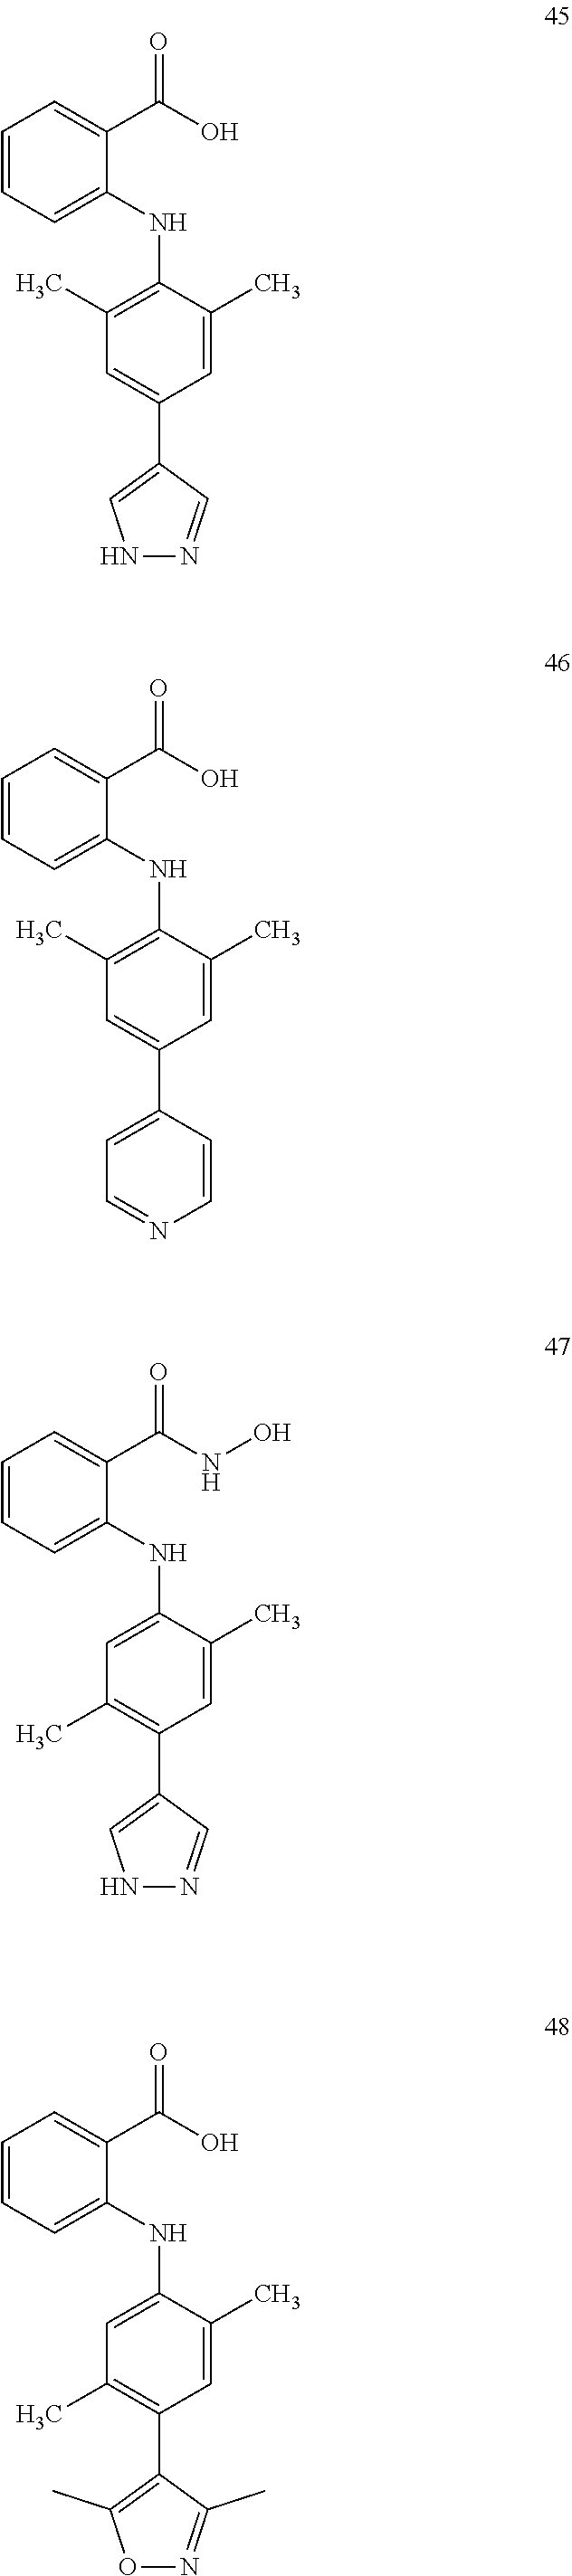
C1=C(C)C(NC2=CC=CC=C2C(O)=O)=CC(C)=C1C1=C(C)ON=C1C.C1=C(C)C(NC2=CC=CC=C2C(O)=O)=C(C)C=C1C1=CNN=C1.C1=C(C)C(NC2=CC=CC=C2C(NO)=O)=CC(C)=C1C1=CNN=C1.C1=C(C)C(NC2=CC=CC=C2C(O)=O)=C(C)C=C1C1=CC=NC=C1
